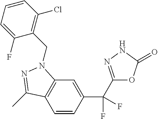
C1=CC(C(F)(C2=NNC(=O)O2)F)=CC2=C1C(C)=NN2CC1=C(Cl)C=CC=C1F
